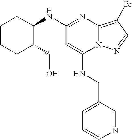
N(C1=NC2=C(Br)C=NN2C(NCC2=CC=CN=C2)=C1)C1CCCCC1CO
